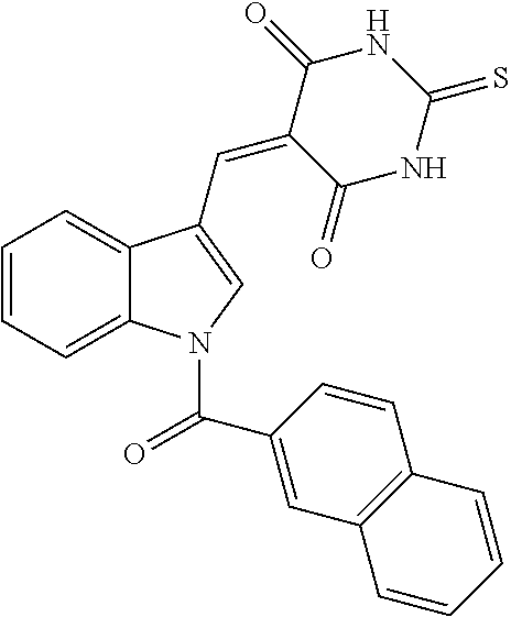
C1=CC=C2C(=C1)C(C=C1C(=O)NC(=S)NC1=O)=CN2C(C1=CC2=C(C=C1)C=CC=C2)=O
